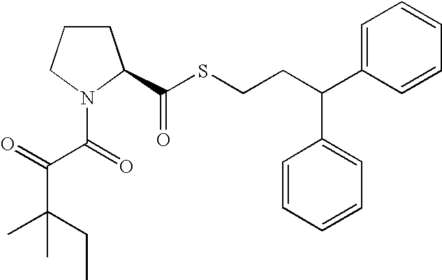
C(SCCC(C1=CC=CC=C1)C1=CC=CC=C1)(C1CCCN1C(=O)C(C(C)(CC)C)=O)=O
